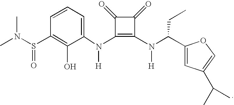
C1(S(=O)N(C)C)=C(O)C(N(C2=C(N([H])C(C3=CC(C(C)C)=CO3)CC)C(=O)C2=O)[H])=CC=C1
